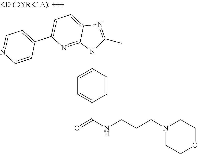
C1(C2=CC=C3C(=N2)N(C2=CC=C(C(=O)NCCCN4CCOCC4)C=C2)C(C)=N3)=CC=NC=C1
